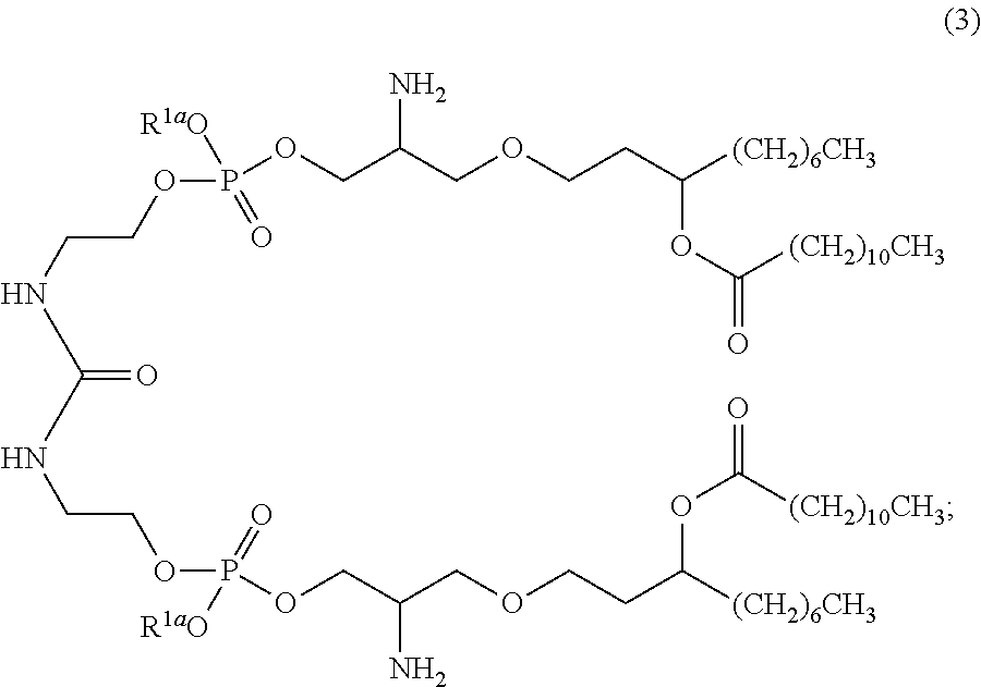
N(CCOP(OCC(COCCC([(CH2)6CH3])OC(=O)[(CH2)10CH3])N)([R1aO])=O)C(NCCOP(OCC(COCCC([(CH2)6CH3])OC(=O)[(CH2)10CH3])N)(=O)[R1aO])=O
